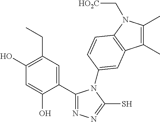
C1(C2=CC(CC)=C(O)C=C2O)=NN=C(S)N1C1=CC2=C(N(C[HO2C])C(C)=C2C)C=C1
